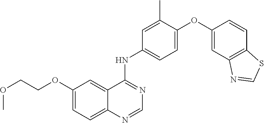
C1(OCCOC)=CC=C2C(=C1)C(NC1=CC=C(OC3=CC4=C(C=C3)SC=N4)C(C)=C1)=NC=N2
